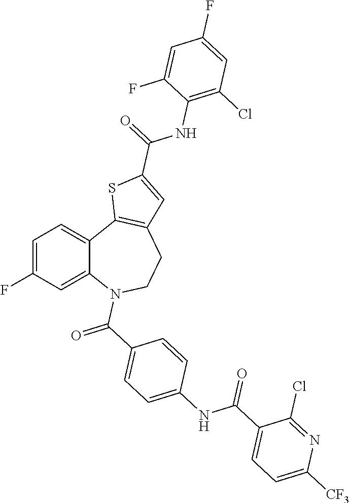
C1=C(F)C=C2C(=C1)C1=C(CCN2C(C2=CC=C(NC(C3=CC=C([CF3])N=C3Cl)=O)C=C2)=O)C=C(C(=O)NC2=C(Cl)C=C(F)C=C2F)S1
